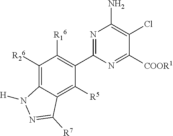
C1([R26])=C2C(=C([R5])C(C3=NC(N)=C(Cl)C([COOR1])=N3)=C1[R16])C([R7])=NN2[H]
